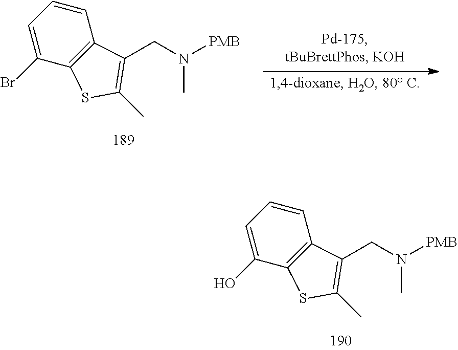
C1=C(O)C2=C(C=C1)C(CN([PMB])C)=C(C)S2.C1=C(Br)C2=C(C=C1)C(CN([PMB])C)=C(C)S2
